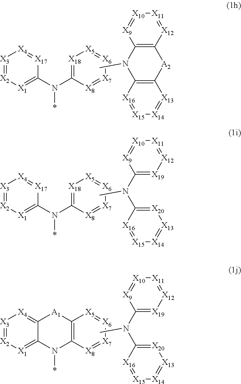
[X3]1=[X2][X1]=C(N(C2=[X18][X5]=[X6][X7]=[X8]2)*)[X17]=[X4]1.CN1C2=C([A2]C3=C1[X9]=[X10][X11]=[X12]3)[X13]=[X14][X15]=[X16]2.[X3]1=[X2][X1]=C(N(C2=[X18][X5]=[X6][X7]=[X8]2)*)[X17]=[X4]1.CN(C1=[X20][X13]=[X14][X15]=[X16]1)C1=[X19][X12]=[X11][X10]=[X9]1.[X3]1=[X2][X1]=C2C(=[X4]1)[A1]C1=C(N2*)[X8]=[X7][X6]=[X5]1.CN(C1=[X20][X13]=[X14][X15]=[X16]1)C1=[X19][X12]=[X11][X10]=[X9]1
